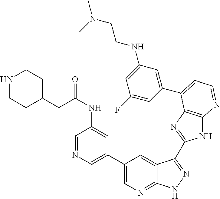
C1(C2=CN=CC(NC(=O)CC3CCNCC3)=C2)=CN=C2C(=C1)C(C1=NC3=C(N1)N=CC=C3C1=CC(NCCN(C)C)=CC(F)=C1)=NN2
